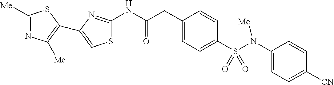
C1([Me])=NC([Me])=C(C2=CSC(NC(CC3=CC=C(S(=O)(N([Me])C4=CC=C([CN])C=C4)=O)C=C3)=O)=N2)S1
